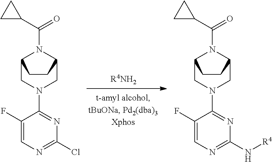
N1(C(C2CC2)=O)C2CN(C3=NC(N[R4])=NC=C3F)CC1CC2.N1(C(C2CC2)=O)C2CN(C3=NC(Cl)=NC=C3F)CC1CC2.[R4NH2]
